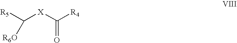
[R5]C([X]C([R4])=O)[R6O]
